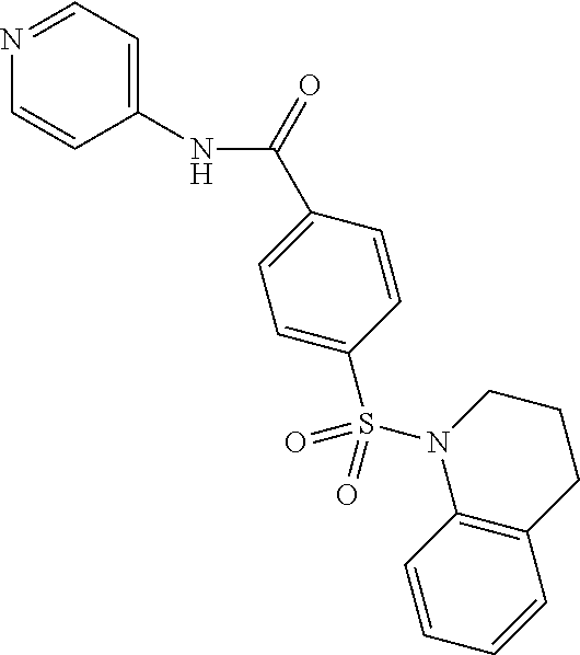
C1(NC(=O)C2=CC=C(S(N3C4=C(CCC3)C=CC=C4)(=O)=O)C=C2)=CC=NC=C1
